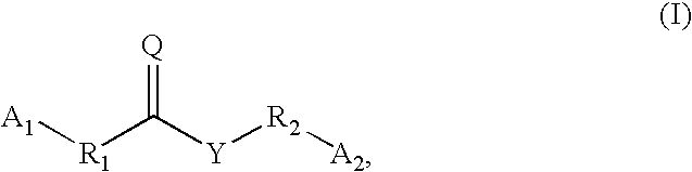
[A1][R1]C([Y][R2][A2])=[Q]
